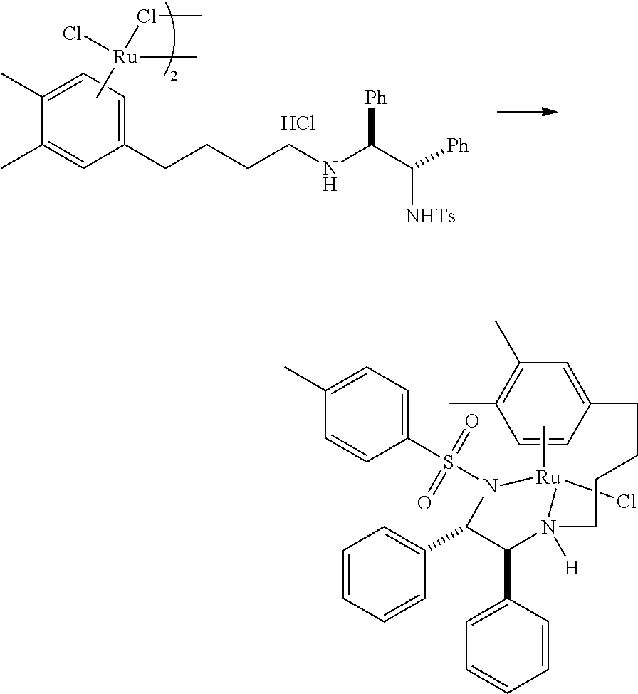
Cl.C1(CCCCNC(C([Ph])[NHTs])[Ph])=CC=C(C)C(C)=C1.Cl[Ru](ClC)(C)C.C1=CC=CC(C2C(C3=CC=CC=C3)N([H])(CCCCC3=CC(C)=C(C)C=C3)[Ru](C)(Cl)N2S(C2=CC=C(C)C=C2)(=O)=O)=C1
